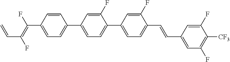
C1=CC(C2=CC=C(C3=CC=C(C=CC4=CC(F)=C([CF3])C(F)=C4)C(F)=C3)C(F)=C2)=CC=C1C(=C(F)C=C)F
